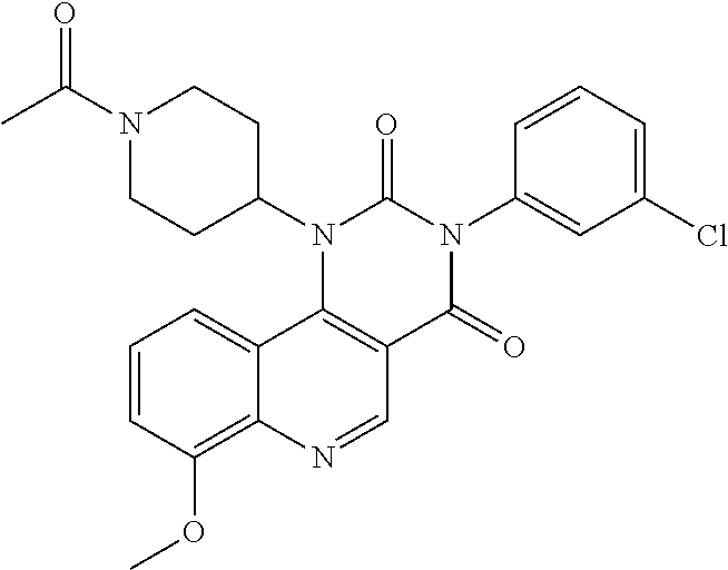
C1=CC(OC)=C2C(=C1)C1=C(C=N2)C(=O)N(C2=CC(Cl)=CC=C2)C(=O)N1C1CCN(C(C)=O)CC1
